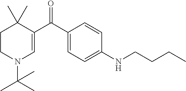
C1CN(C(C)(C)C)C=C(C(C2=CC=C(NCCCC)C=C2)=O)C1(C)C
